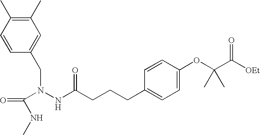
C1(C)=C(C)C=CC(CN(C(=O)NC)NC(CCCC2=CC=C(OC(C([OEt])=O)(C)C)C=C2)=O)=C1
